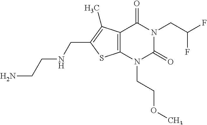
C12=C(N(CCOC)C(=O)N(CC(F)F)C1=O)SC(CNCCN)=C2C
